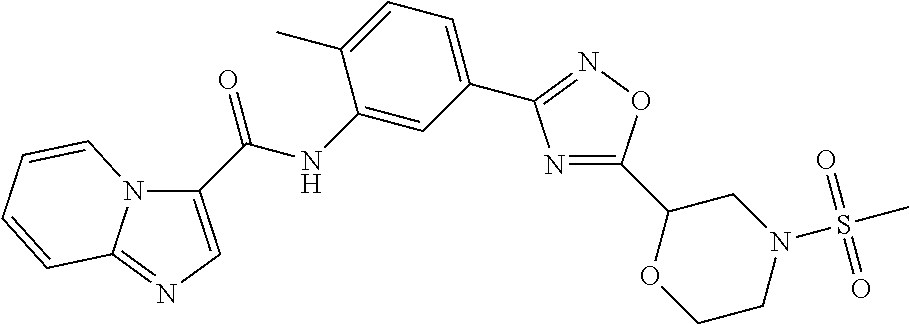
C1(C(NC2=CC(C3=NOC(C4OCCN(S(C)(=O)=O)C4)=N3)=CC=C2C)=O)=CN=C2N1C=CC=C2
